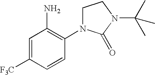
C1=C([F3C])C=CC(N2CCN(C(C)(C)C)C2=O)=C1N
